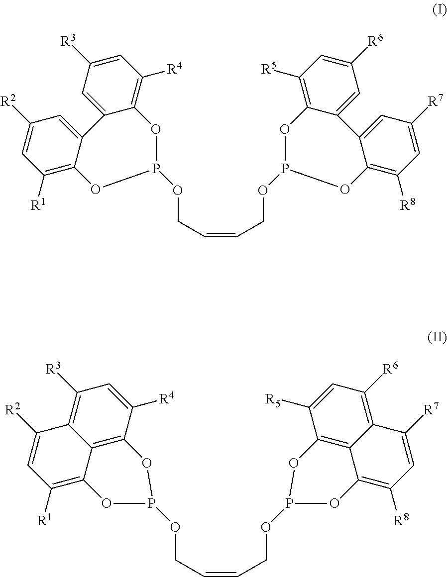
C(=CCOP1OC2=C([R5])C=C([R6])C=C2C2=CC([R7])=CC([R8])=C2O1)COP1OC2=C([R4])C=C([R3])C=C2C2=CC([R2])=CC([R1])=C2O1.C(=CCOP1OC2=C([R8])C=C([R7])C3=C([R6])C=C([R5])C(=C23)O1)COP1OC2=C([R1])C=C([R2])C3=C([R3])C=C([R4])C(=C23)O1
